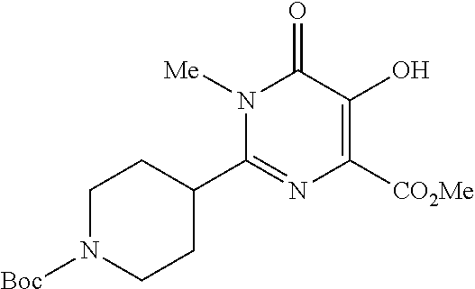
N1([Me])C(C2CCN([Boc])CC2)=NC([CO2Me])=C(O)C1=O
